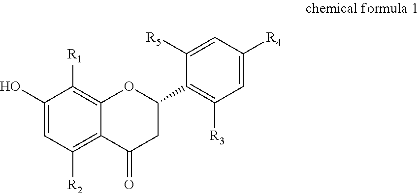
C1(O)=CC([R2])=C2C(=C1[R1])OC(C1=C([R3])C=C([R4])C=C1[R5])CC2=O
